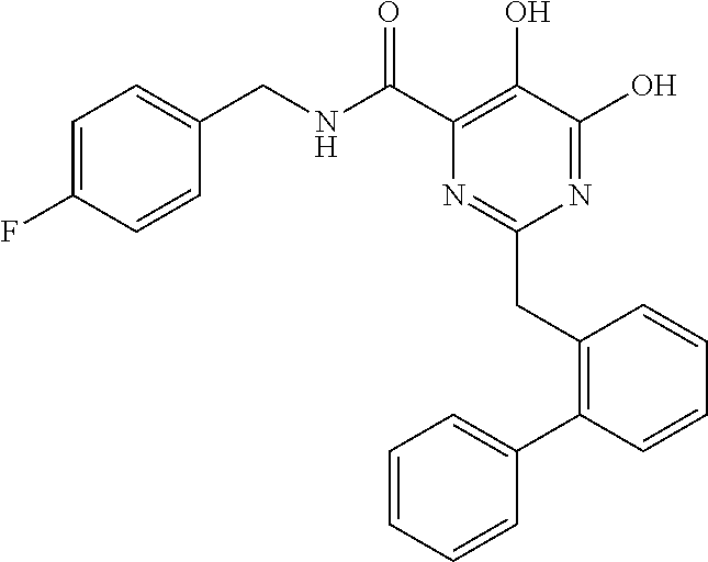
N1=C(O)C(O)=C(C(NCC2=CC=C(F)C=C2)=O)N=C1CC1=C(C2=CC=CC=C2)C=CC=C1
